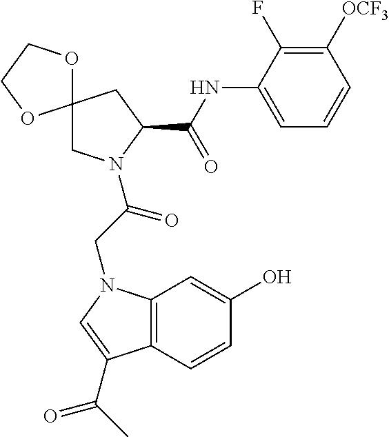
C1C2(CC(C(=O)NC3=CC=CC([OCF3])=C3F)N1C(CN1C3=C(C(C(=O)C)=C1)C=CC(O)=C3)=O)OCCO2
